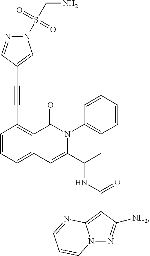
C1=CC=C2C(=C1C#CC1=CN(S(CN)(=O)=O)N=C1)C(=O)N(C1=CC=CC=C1)C(C(C)NC(=O)C1=C3N(N=C1[NH2])C=CC=N3)=C2
